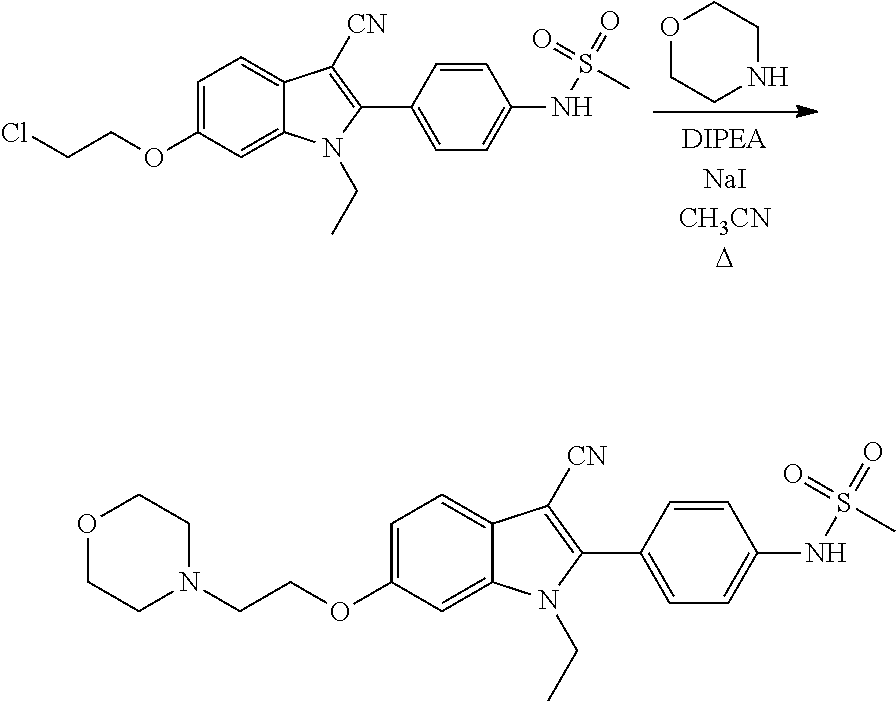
O1CCNCC1.C1=C(OCCCl)C=C2C(=C1)C([CN])=C(C1=CC=C(NS(=O)(=O)C)C=C1)N2CC.C1=C(OCCN2CCOCC2)C=C2C(=C1)C([CN])=C(C1=CC=C(NS(=O)(=O)C)C=C1)N2CC
